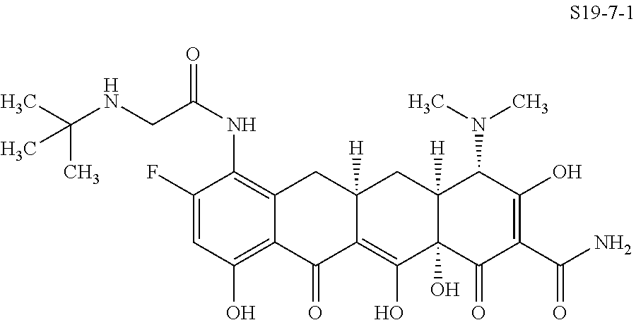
C1=C(F)C(NC(=O)CNC(C)(C)C)=C2C(=C1O)C(=O)C1=C(O)C3(O)C([H])(CC1([H])C2)C(N(C)C)C(O)=C(C(N)=O)C3=O
